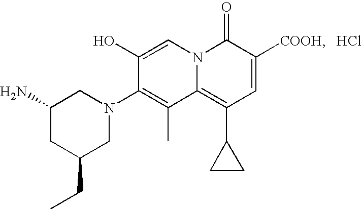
C1(CC)CN(C2=C(C)C3=C(C4CC4)C=C([COOH])C(=O)N3C=C2O)CC(N)C1.Cl
